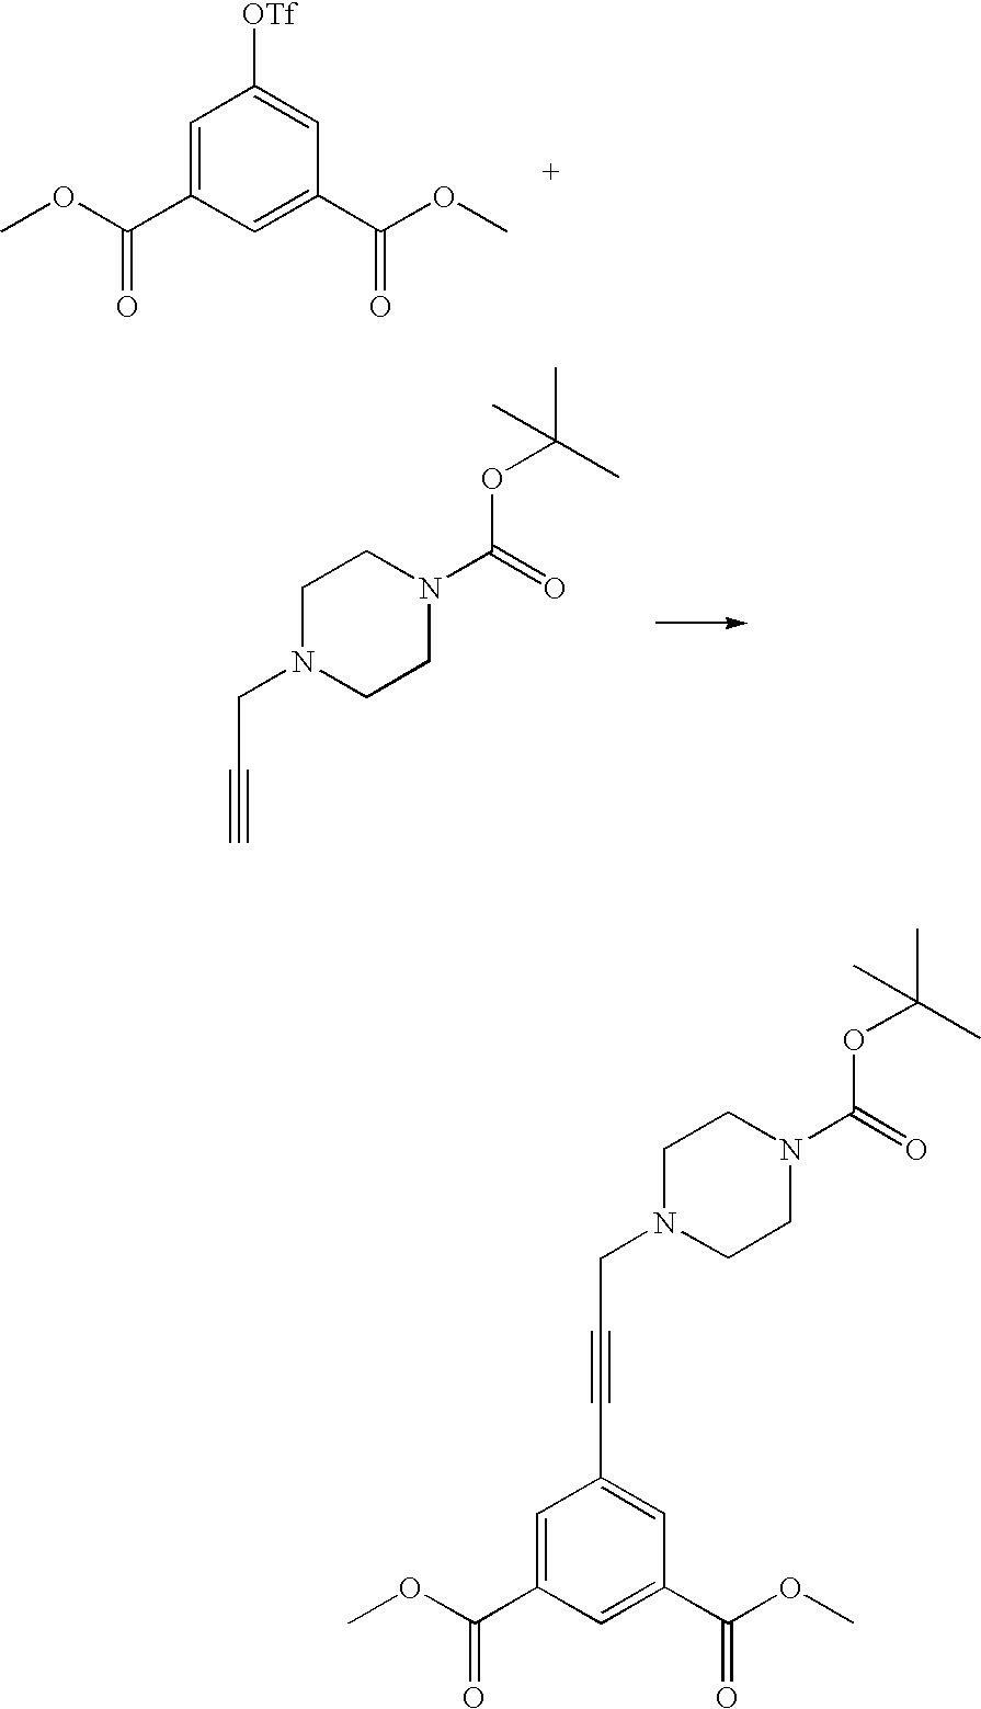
C1=C(C(OC)=O)C=C(C(OC)=O)C=C1[OTf].C1N(CC#C)CCN(C(=O)OC(C)(C)C)C1.C1N(CC#CC2=CC(C(OC)=O)=CC(C(OC)=O)=C2)CCN(C(=O)OC(C)(C)C)C1
